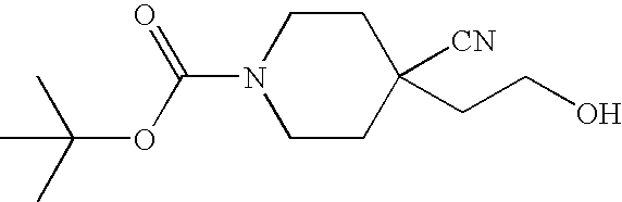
C1CN(C(OC(C)(C)C)=O)CCC1(CCO)[CN]
